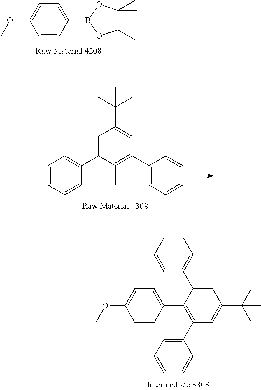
C1=CC(B2OC(C)(C)C(C)(C)O2)=CC=C1OC.C1=C(C2=CC=CC=C2)C(C)=C(C2=CC=CC=C2)C=C1C(C)(C)C.C1(C2=C(C3=CC=CC=C3)C=C(C(C)(C)C)C=C2C2=CC=CC=C2)=CC=C(OC)C=C1
